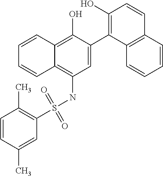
C1=C(C2=C(O)C=CC3=C2C=CC=C3)C(O)=C2C(=C1NS(C1=C(C)C=CC(C)=C1)(=O)=O)C=CC=C2
